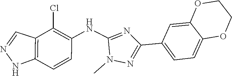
C12=CC=C(C3=NN(C)C(NC4=C(Cl)C5=C(NN=C5)C=C4)=N3)C=C1OCCO2
